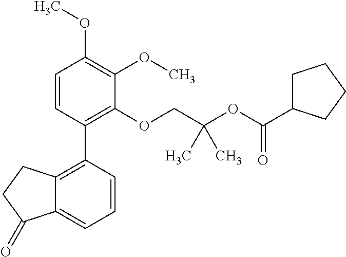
C1=CC(C2=C3C(=CC=C2)C(=O)CC3)=C(OCC(OC(C2CCCC2)=O)(C)C)C(OC)=C1OC
